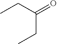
CCC(CC)=O
